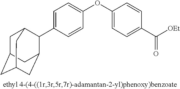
C1=C(C2C3CC4CC(CC2C4)C3)C=CC(OC2=CC=C(C([OEt])=O)C=C2)=C1
